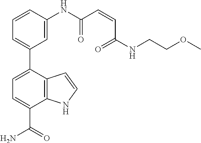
C1=CC2=C(N1)C(C(N)=O)=CC=C2C1=CC=CC(NC(C=CC(NCCOC)=O)=O)=C1
